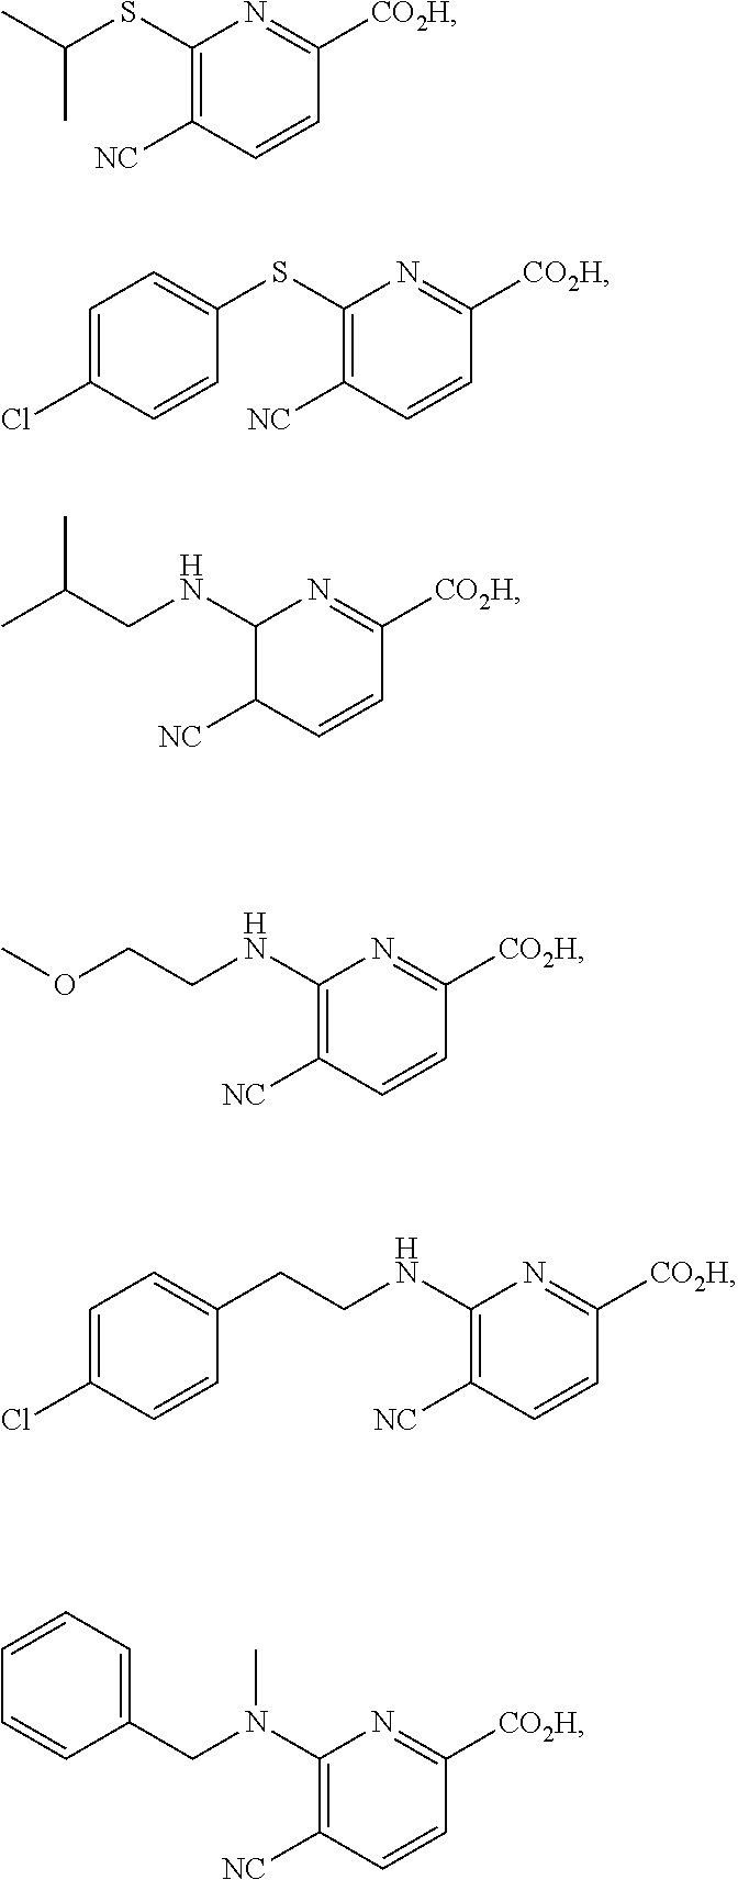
CC(SC1=C([NC])C=CC([CO2H])=N1)C.C1=C(SC2=C([NC])C=CC([CO2H])=N2)C=CC(Cl)=C1.C(CNC1C([NC])C=CC([CO2H])=N1)(C)C.C(CNC1=C([NC])C=CC([CO2H])=N1)OC.C(CNC1=C([NC])C=CC([CO2H])=N1)C1=CC=C(Cl)C=C1.C1(CN(C2=C([NC])C=CC([CO2H])=N2)C)=CC=CC=C1
